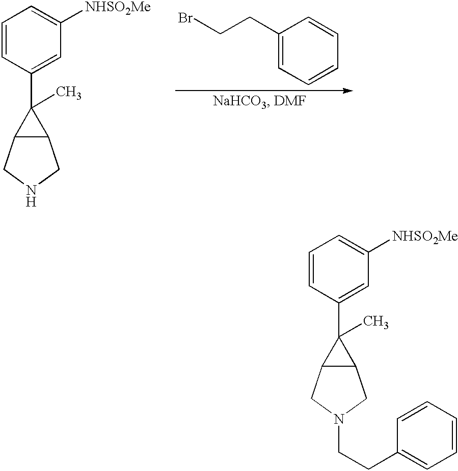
C1=CC(C2(C)C3C2CN(CCC2=CC=CC=C2)C3)=CC([NHSO2Me])=C1.C1=CC(C2(C)C3C2CNC3)=CC([NHSO2Me])=C1.[H].BrCCC1=CC=CC=C1
